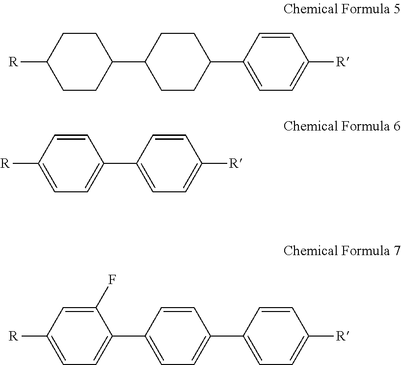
C1CC(C2CCC(C3=CC=C([R])C=C3)CC2)CCC1[R].C1=C([R])C=CC(C2=CC=C([R])C=C2)=C1.C1=C([R])C=C(F)C(C2=CC=C(C3=CC=C([R])C=C3)C=C2)=C1
